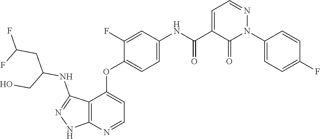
N1=CC=C(C(NC2=CC=C(OC3=CC=NC4=C3C(NC(CO)CC(F)F)=NN4)C(F)=C2)=O)C(=O)N1C1=CC=C(F)C=C1
